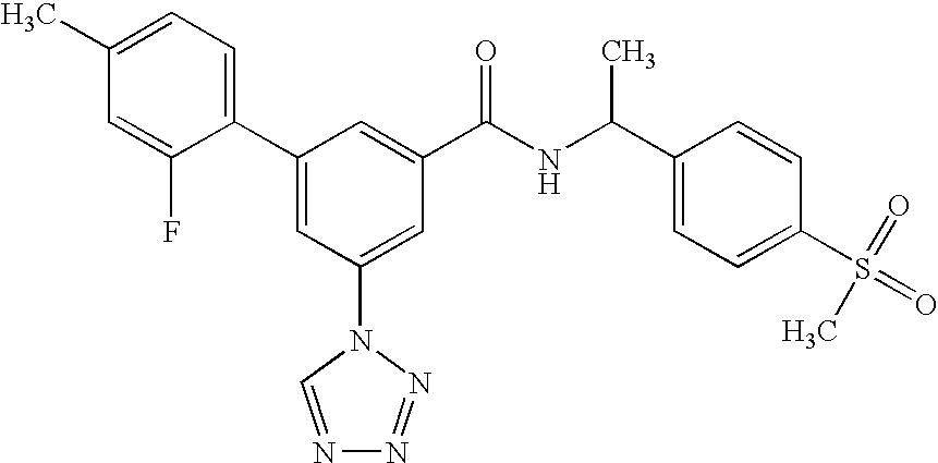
C1(C2=CC(N3C=NN=N3)=CC(C(NC(C3=CC=C(S(=O)(=O)C)C=C3)C)=O)=C2)=CC=C(C)C=C1F
